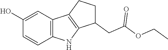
OC1=CC2=C(C=C1)NC1=C2CCC1CC(OCC)=O
